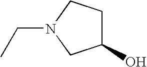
N1(CC)CC(O)CC1
